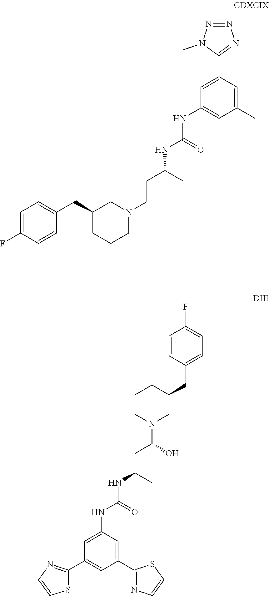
C1=C(C2=NN=NN2C)C=C(C)C=C1NC(=O)NC(CCN1CC(CC2=CC=C(F)C=C2)CCC1)C.C1=CC(CC2CCCN(C(CC(C)NC(=O)NC3=CC(C4=NC=CS4)=CC(C4=NC=CS4)=C3)O)C2)=CC=C1F
